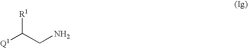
[R1]C(CN)[Q1]
